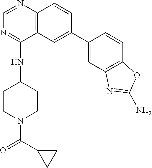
C1CN(C(C2CC2)=O)CCC1NC1=NC=NC2=C1C=C(C1=CC3=C(C=C1)OC(N)=N3)C=C2
